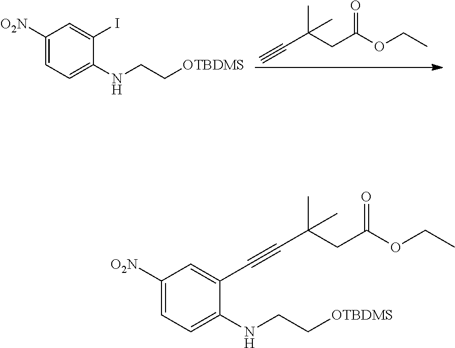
C#CC(CC(OCC)=O)(C)C.C1([O2N])=CC=C(NCC[OTBDMS])C(I)=C1.C1([O2N])=CC=C(NCC[OTBDMS])C(C#CC(CC(OCC)=O)(C)C)=C1
